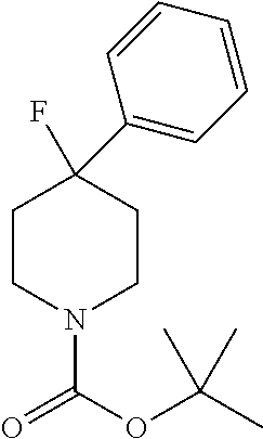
C1CN(C(OC(C)(C)C)=O)CCC1(F)C1=CC=CC=C1
